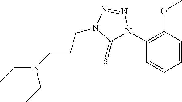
C1=CC(OC)=C(N2C(=S)N(CCCN(CC)CC)N=N2)C=C1
